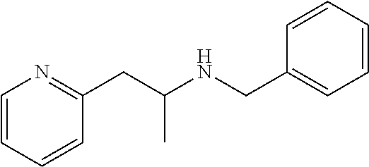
C1(CNC(CC2=NC=CC=C2)C)=CC=CC=C1
